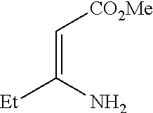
C(=C(N)[Et])[CO2Me]
